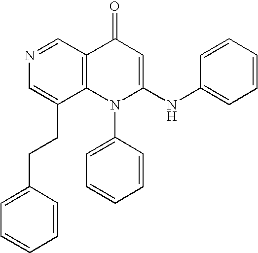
N1=CC2=C(C(CCC3=CC=CC=C3)=C1)N(C1=CC=CC=C1)C(NC1=CC=CC=C1)=CC2=O
